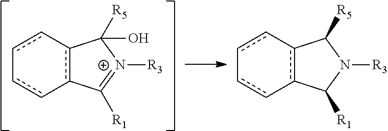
c12c(-cc-cc-1)C([R1])N([R3])C2[R5].c12c(-cc-cc-1)C([R1])=[N+]([R3])C2(O)[R5]
